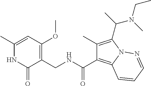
C1(C)=CC(OC)=C(CNC(C2=C3N(C(C(C)N(C)CC)=C2C)N=CC=C3)=O)C(=O)N1
